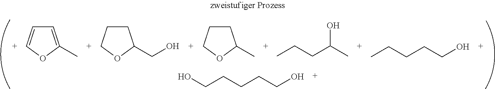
C(CCCCO)O.CCCCCO.C1=C(C)OC=C1.C1CCOC1CO.C1CCOC1C.CCCC(C)O
